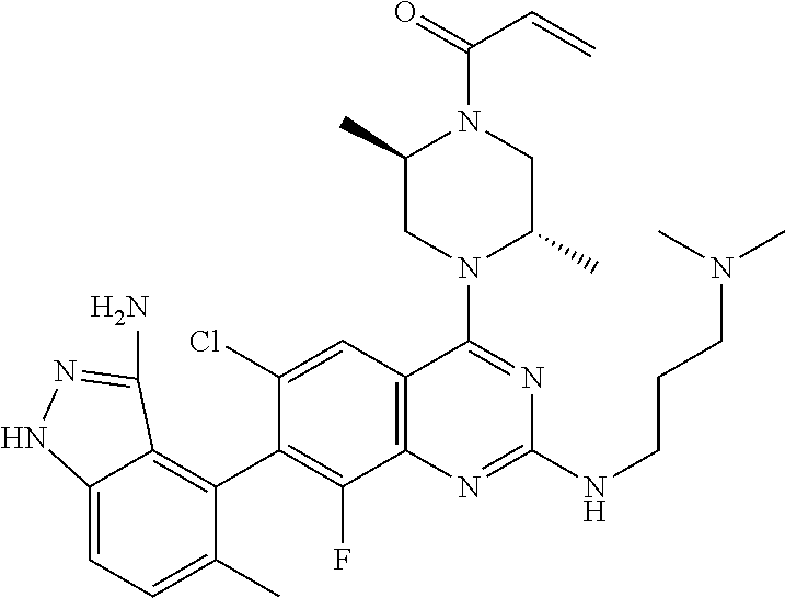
C12=CC=C(C)C(C3=C(F)C4=C(C=C3Cl)C(N3C(C)CN(C(=O)C=C)C(C)C3)=NC(NCCCN(C)C)=N4)=C1C(N)=NN2
